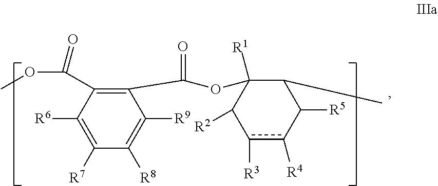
C1(C(OC2([R1])C([R2])c([R3])c([R4])C([R5])C2C)=O)=C(C(OC)=O)C([R6])=C([R7])C([R8])=C1[R9]
